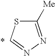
C1=NN=C([Me])S1
